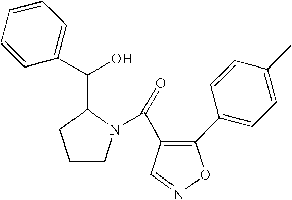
C1CN(C(=O)C2=C(C3=CC=C(C)C=C3)ON=C2)C(C(C2=CC=CC=C2)O)C1
